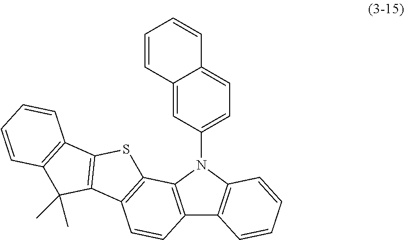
C12=C(N(C3=CC=C4C(=C3)C=CC=C4)C3=C1C=CC=C3)C1=C(C=C2)C2=C(S1)C1=C(C2(C)C)C=CC=C1
